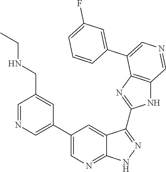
C1=NC=C(C2=CN=C3C(=C2)C(C2=NC4=C(N2)C=NC=C4C2=CC(F)=CC=C2)=NN3)C=C1CNCC
